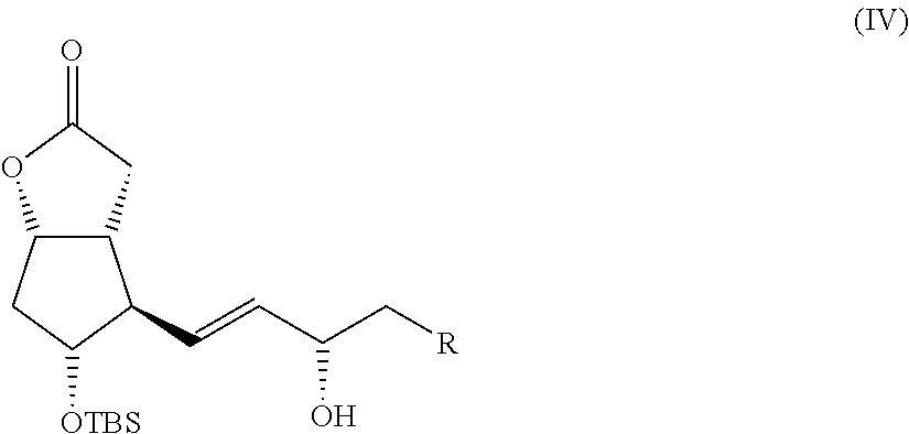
C12C(CC(=O)O1)C(C=CC(C[R])O)C([OTBS])C2
